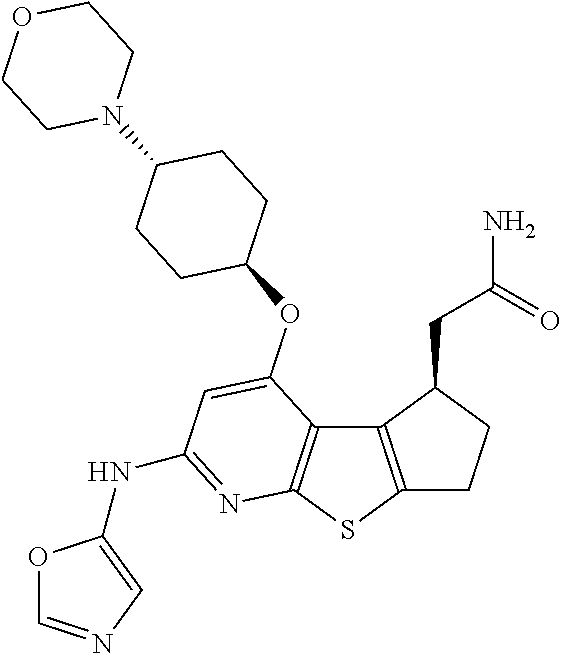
C12=C(SC3=C1C(OC1CCC(N4CCOCC4)CC1)=CC(NC1=CN=CO1)=N3)CCC2CC(N)=O
